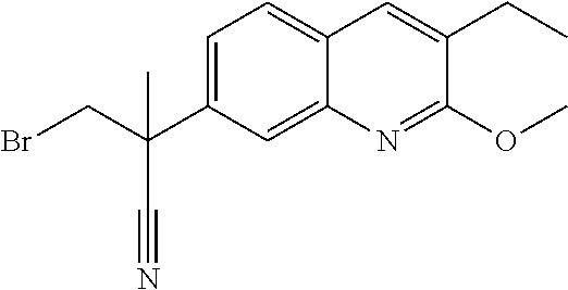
C1=C(C(C)(C#N)CBr)C=C2C(=C1)C=C(CC)C(OC)=N2
